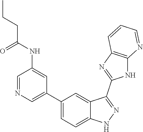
C1=NC=C(C2=CC=C3C(=C2)C(C2=NC4=C(N2)N=CC=C4)=NN3)C=C1NC(CCC)=O
